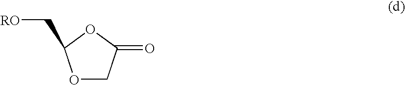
C(C1OCC(=O)O1)[RO]
